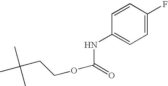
C1=C(F)C=CC(NC(OCCC(C)(C)C)=O)=C1
